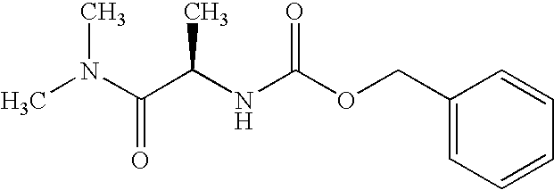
CN(C(C(NC(OCC1=CC=CC=C1)=O)C)=O)C
